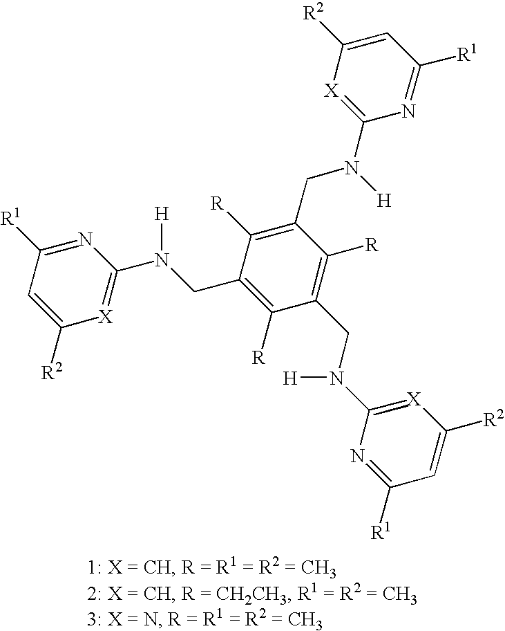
N1=C([R1])C=C([R2])[X]=C1N(CC1=C([R])C(CN(C2=[X]C([R2])=CC([R1])=N2)[H])=C([R])C(CN(C2=[X]C([R2])=CC([R1])=N2)[H])=C1[R])[H]
